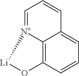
C12=C3C=CC=C1C=CC=[N+]2[Li]O3
